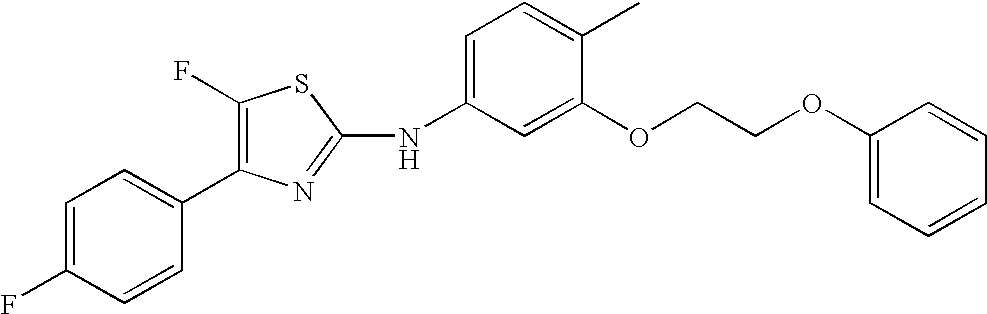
C1=C(F)C=CC(C2=C(F)SC(NC3=CC=C(C)C(OCCOC4=CC=CC=C4)=C3)=N2)=C1
